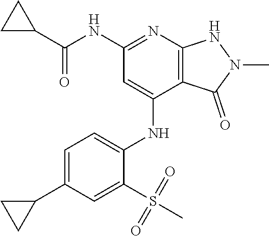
C(NC1=NC2=C(C(NC3=CC=C(C4CC4)C=C3S(C)(=O)=O)=C1)C(=O)N(C)N2)(C1CC1)=O
